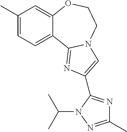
C1(C)=CC=C2C(=C1)OCCN1C2=NC(C2=NC(C)=NN2C(C)C)=C1
